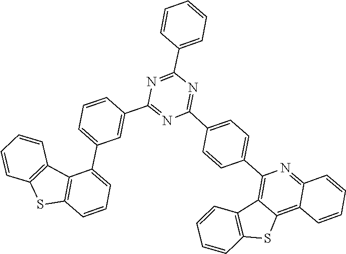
C1=C(C2=CC=CC3=C2C2=C(S3)C=CC=C2)C=C(C2=NC(C3=CC=C(C4=C5C(=C6C=CC=CC6=N4)SC4=C5C=CC=C4)C=C3)=NC(C3=CC=CC=C3)=N2)C=C1
